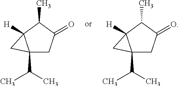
C12(C(C)C)CC(=O)C(C)C1([H])C2.C12(C(C)C)CC(=O)C(C)C1([H])C2
